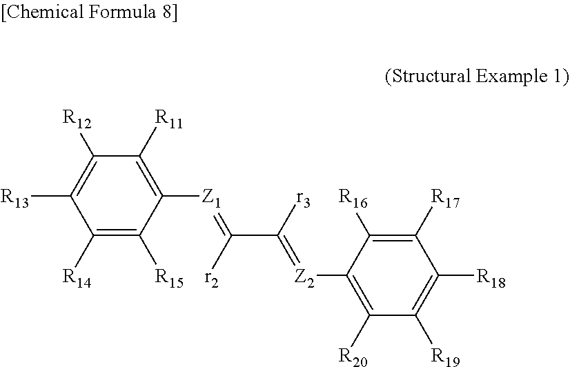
C1([R14])=C([R15])C([Z1]=C(C([r3])=[Z2]C2=C([R20])C([R19])=C([R18])C([R17])=C2[R16])[r2])=C([R11])C([R12])=C1[R13]
